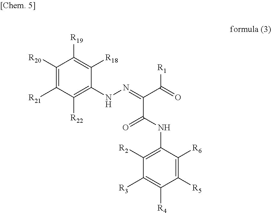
C1([R20])=C([R21])C([R22])=C(NN=C(C(=O)[R1])C(NC2=C([R2])C([R3])=C([R4])C([R5])=C2[R6])=O)C([R18])=C1[R19]
